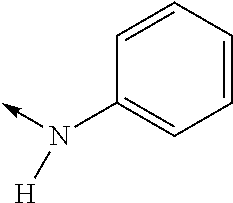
N(->C)(C1=CC=CC=C1)[H]
